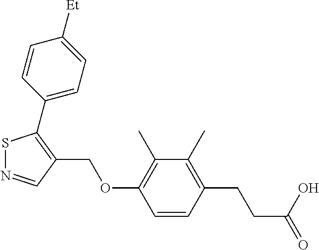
S1N=CC(COC2=C(C)C(C)=C(CCC(=O)O)C=C2)=C1C1=CC=C([Et])C=C1
